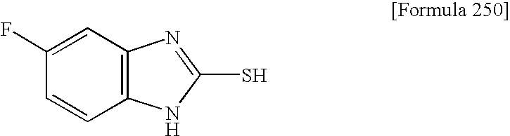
C1(F)=CC2=C(C=C1)NC(S)=N2
